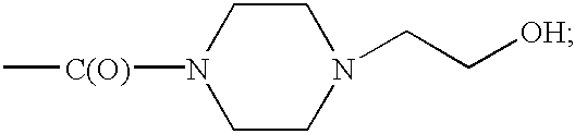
C[C(O)]N1CCN(CC[OH])CC1
